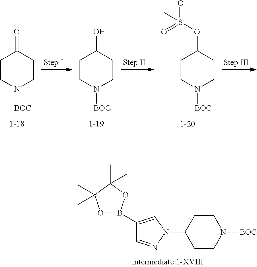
C1CN([BOC])CCC1=O.C1CN([BOC])CCC1O.C1CN([BOC])CCC1OS(=O)(=O)C.C1CN([BOC])CCC1N1C=C(B2OC(C)(C)C(C)(C)O2)C=N1
